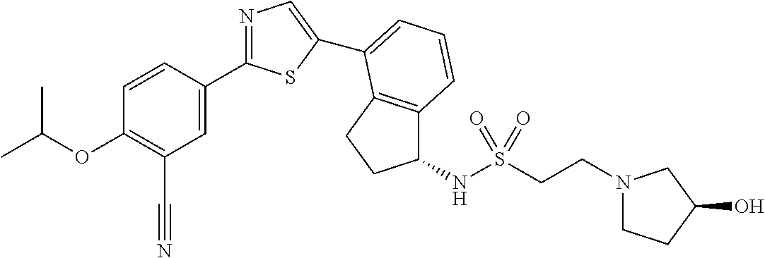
C1=CC(C2=NC=C(C3=CC=CC4=C3CCC4NS(CCN3CCC(O)C3)(=O)=O)S2)=CC(C#N)=C1OC(C)C
